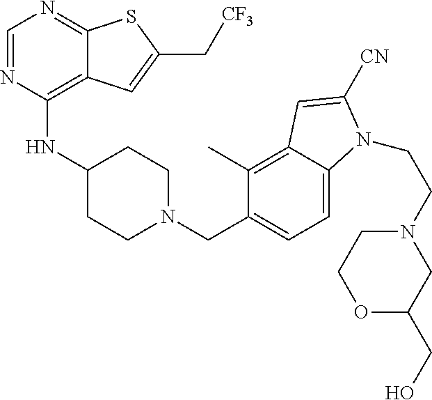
C1=NC(NC2CCN(CC3=CC=C4C(=C3C)C=C([CN])N4CCN3CCOC(CO)C3)CC2)=C2C(=N1)SC(C[CF3])=C2
